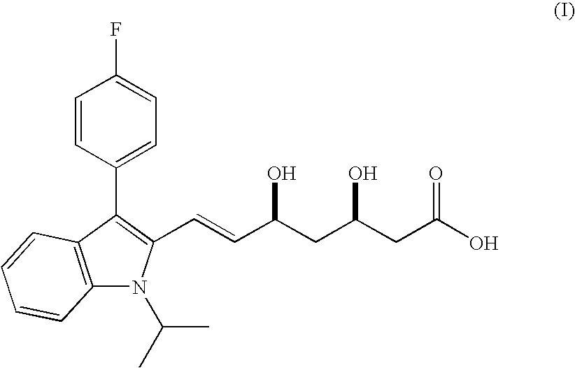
C12=C(C(C3=CC=C(F)C=C3)=C(C=CC(CC(CC(O)=O)O)O)N1C(C)C)C=CC=C2
